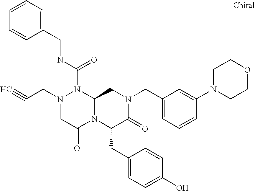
N(C(N1N(CC#C)CC(=O)N2C1CN(CC1=CC=CC(N3CCOCC3)=C1)C(=O)C2CC1=CC=C(O)C=C1)=O)CC1=CC=CC=C1
